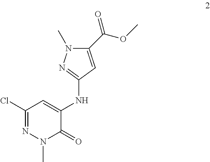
C1(C(OC)=O)=CC(NC2=CC(Cl)=NN(C)C2=O)=NN1C
